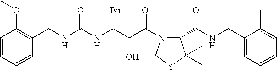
C1(CNC(NC(C(C(N2C(C(NCC3=CC=CC=C3C)=O)C(C)(C)SC2)=O)O)[Bn])=O)=C(OC)C=CC=C1
